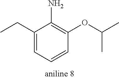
C1(CC)=CC=CC(OC(C)C)=C1N
